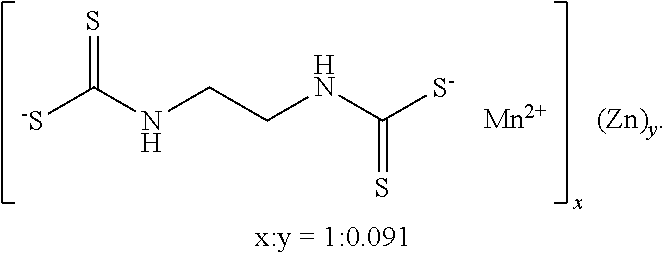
S=C([-S])NCCNC(=S)[S-].[Mn].[(Zn)y]
